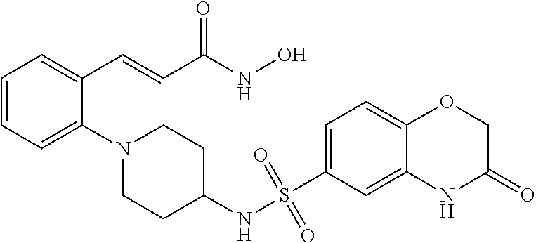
C1=CC=C(N2CCC(NS(=O)(=O)C3=CC=C4C(=C3)NC(=O)CO4)CC2)C(C=CC(NO)=O)=C1
